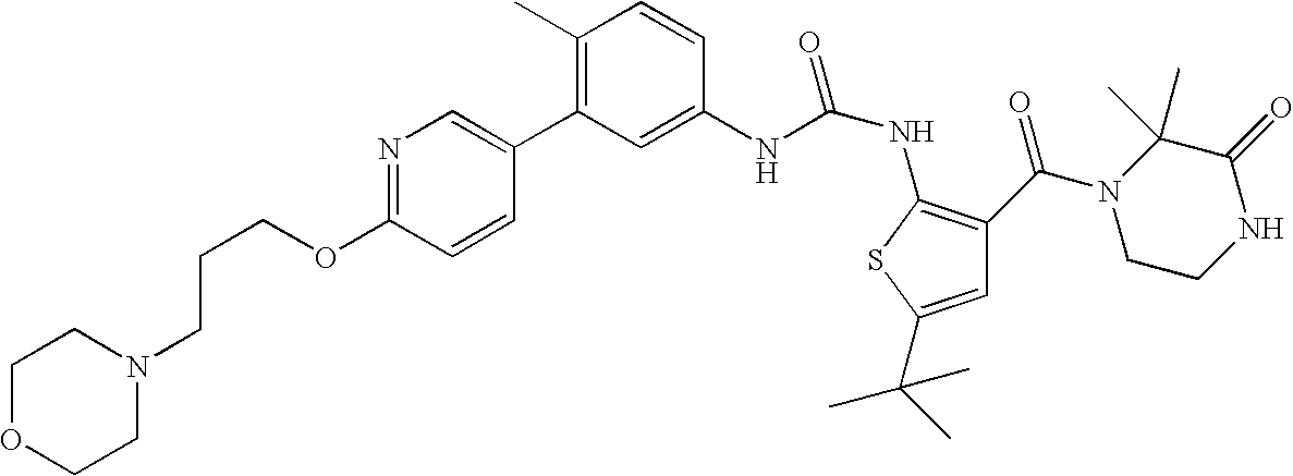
C1(C)=C(C2=CN=C(OCCCN3CCOCC3)C=C2)C=C(NC(NC2=C(C(N3CCNC(=O)C3(C)C)=O)C=C(C(C)(C)C)S2)=O)C=C1
